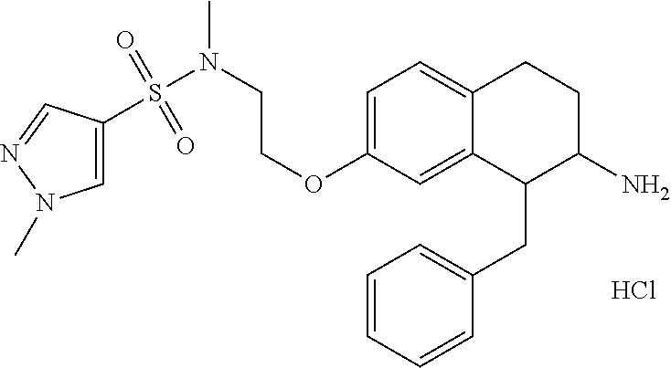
Cl.C1=C(OCCN(S(=O)(=O)C2=CN(C)N=C2)C)C=C2C(=C1)CCC(N)C2CC1=CC=CC=C1
